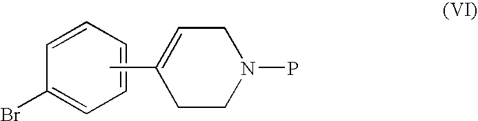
BrC1=CC=CC=C1.C1CN(P)CC=C1C
